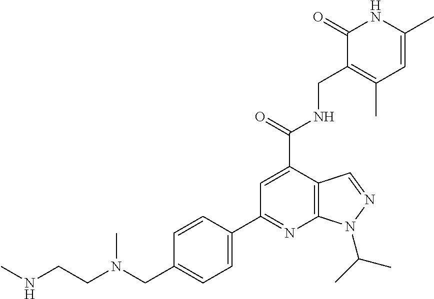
N(CC1=CC=C(C2=NC3=C(C(C(=O)NCC4=C(C)C=C(C)NC4=O)=C2)C=NN3C(C)C)C=C1)(CCNC)C
